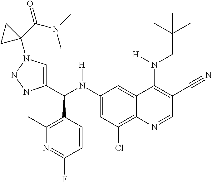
C1(N(C(C2=CN(C3(C(N(C)C)=O)CC3)NN2)C2=C(C)N=C(F)C=C2)[H])=CC(Cl)=C2C(=C1)C(N(CC(C)(C)C)[H])=C(C#N)C=N2
